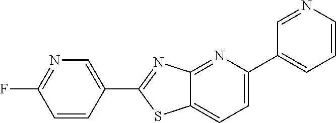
C1(C2=CC=CN=C2)=CC=C2C(=N1)N=C(C1=CN=C(F)C=C1)S2
